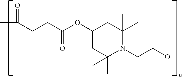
C1(OC(CCC(C)=O)=O)CC(C)(C)N(CCOC)C(C)(C)C1
